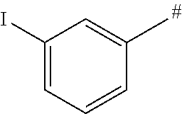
C1(I)=CC=CC(C)=C1
